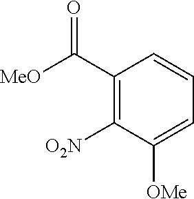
C1(C([MeO])=O)=C([O2N])C([OMe])=CC=C1
